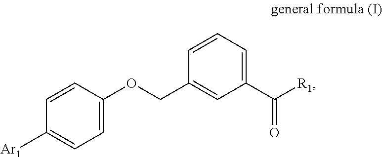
C1([Ar1])=CC=C(OCC2=CC(C([R1])=O)=CC=C2)C=C1
